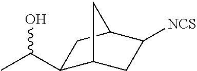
C1(C(C)O)C2CC([NCS])C(C1)C2
